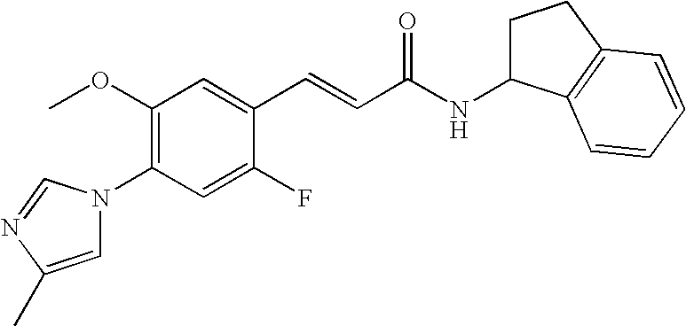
C1(OC)=C(N2C=C(C)N=C2)C=C(F)C(C=CC(NC2CCC3=C2C=CC=C3)=O)=C1
